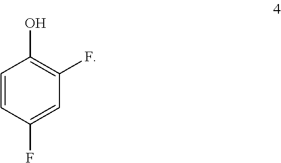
C1=CC(F)=CC(F)=C1O
